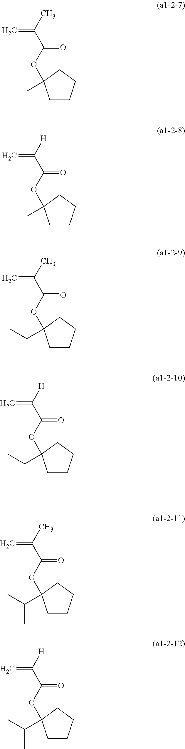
CC(C(OC1(C)CCCC1)=O)=C.[H]C(C(OC1(C)CCCC1)=O)=C.CC(C(OC1(CC)CCCC1)=O)=C.[H]C(C(OC1(CC)CCCC1)=O)=C.CC(C(OC1(C(C)C)CCCC1)=O)=C.[H]C(C(OC1(C(C)C)CCCC1)=O)=C
